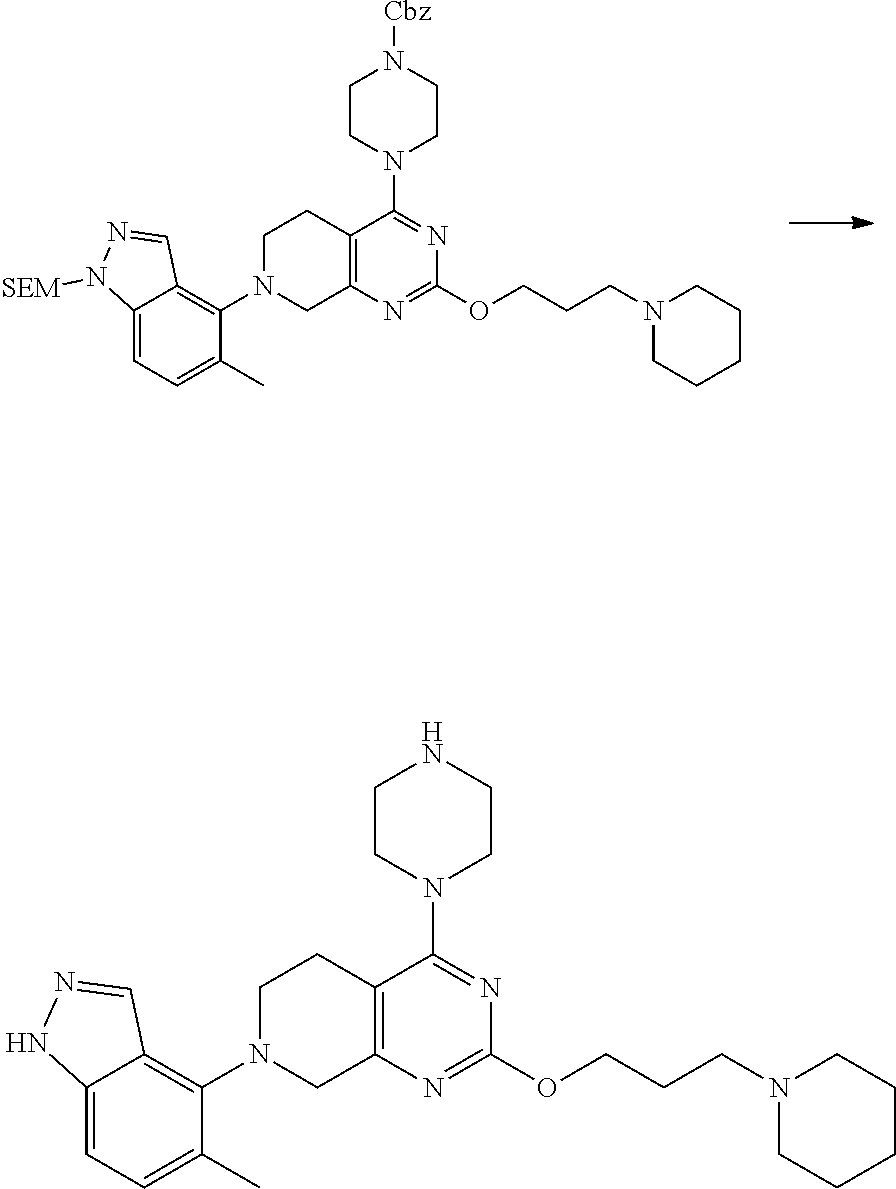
C1CN(C2=NC(OCCCN3CCCCC3)=NC3=C2CCN(C2=C4C(=CC=C2C)NN=C4)C3)CCN1.C1CN(C2=NC(OCCCN3CCCCC3)=NC3=C2CCN(C2=C4C(=CC=C2C)N([SEM])N=C4)C3)CCN1[Cbz]
